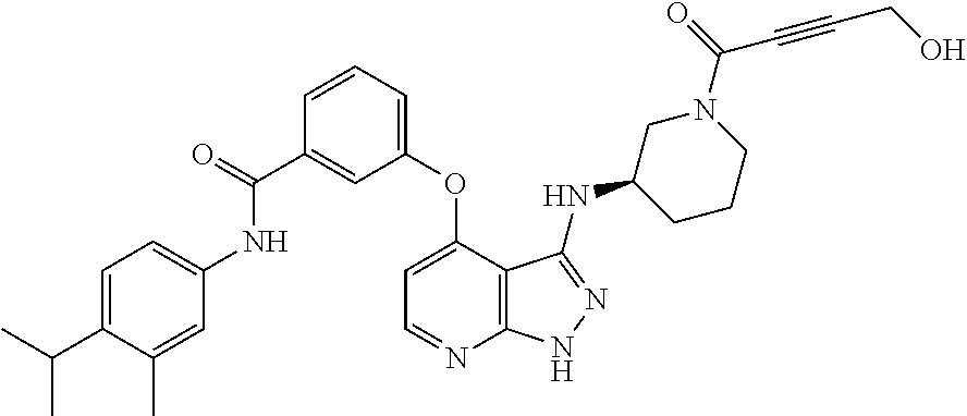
C1(C(NC2=CC=C(C(C)C)C(C)=C2)=O)=CC(OC2=CC=NC3=C2C(NC2CCCN(C(=O)C#CCO)C2)=NN3)=CC=C1
